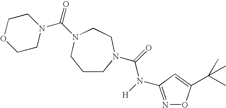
C1CN(C(=O)N(C2=NOC(C(C)(C)C)=C2)[H])CCN(C(=O)N2CCOCC2)C1
